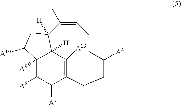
C1(C)=CCCC([A4])CCC2=C([A13])C3([H])C([A9])(C([A8])C2[A7])C([A10])CC13[H]
